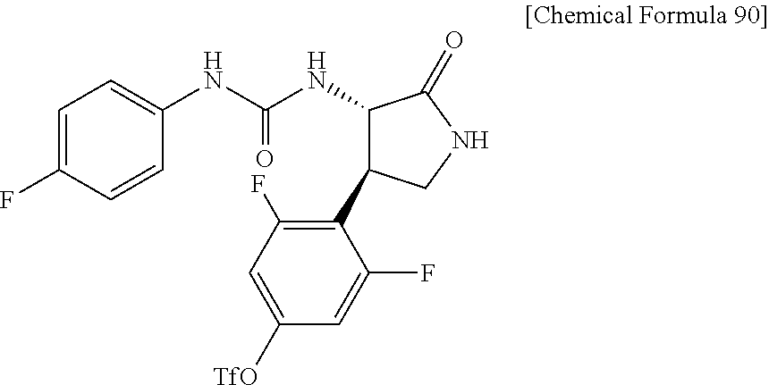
C1(NC(NC2=CC=C(F)C=C2)=O)C(C2=C(F)C=C([TfO])C=C2F)CNC1=O
